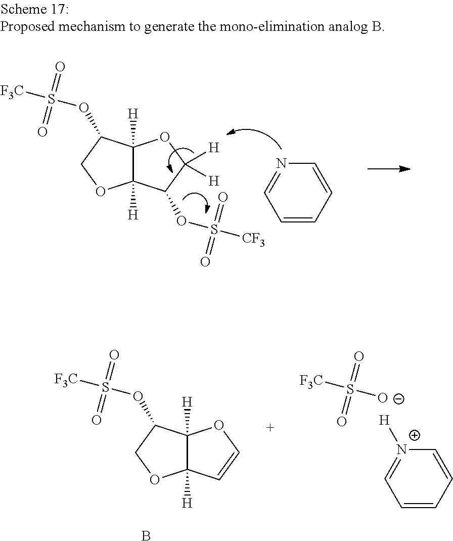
C12([H])C([H])(C(OS([F3C])(=O)=O)CO1)OC=C2.[O-]S([F3C])(=O)=O.C1=CC=C[N+]([H])=C1.B.C12([H])C([H])(C(OS([F3C])(=O)=O)CO1)OC([H])([H])C2OS([CF3])(=O)=O.C1=CC=CN=C1
